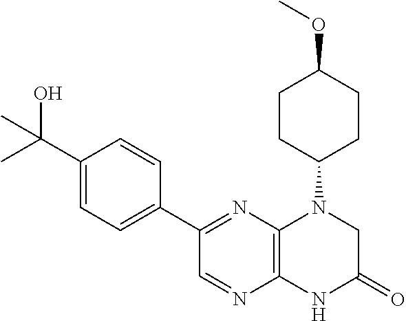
C1(C2=NC3=C(N=C2)NC(=O)CN3C2CCC(OC)CC2)=CC=C(C(C)(O)C)C=C1
